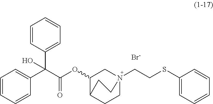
[Br-].C1=CC(C(C(OC2CN3(CCSC4=CC=CC=C4)CCC2CC3)=O)(C2=CC=CC=C2)O)=CC=C1
